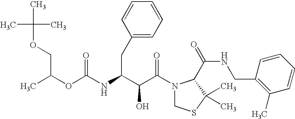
O(C(NC(C(C(N1CSC(C)(C)C1C(NCC1=C(C)C=CC=C1)=O)=O)O)CC1=CC=CC=C1)=O)C(COC(C)(C)C)C
